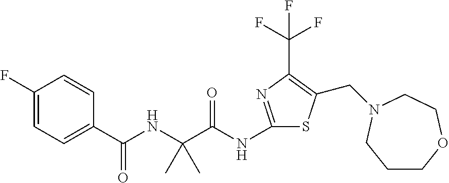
C1(NC(C(NC(C2=CC=C(F)C=C2)=O)(C)C)=O)=NC(C(F)(F)F)=C(CN2CCOCCC2)S1
